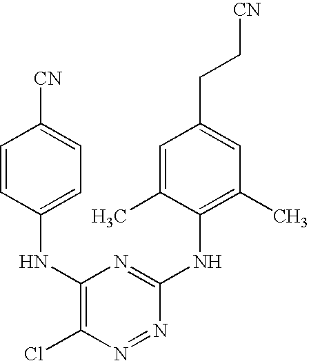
C1=CC(NC2=C(Cl)N=NC(NC3=C(C)C=C(CC[CN])C=C3C)=N2)=CC=C1[CN]
